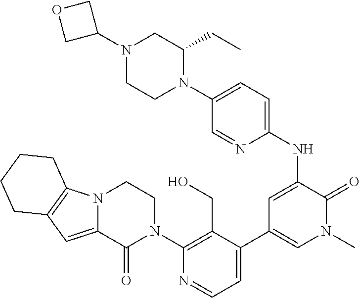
N12C(=CC3=C1CCCC3)C(=O)N(C1=C(CO)C(C3=CN(C)C(=O)C(NC4=CC=C(N5C(CC)CN(C6COC6)CC5)C=N4)=C3)=CC=N1)CC2
